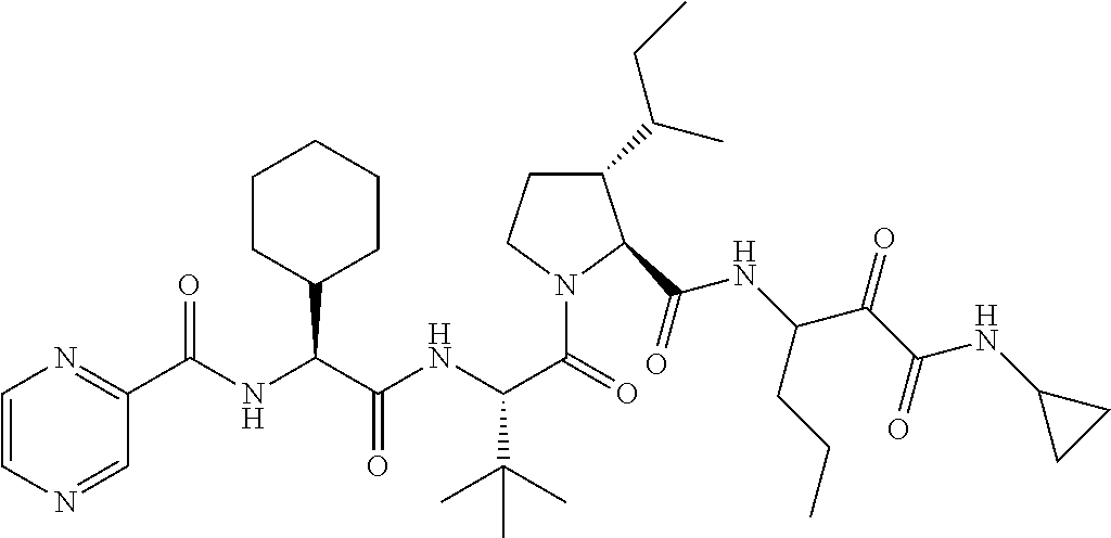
C1=CN=CC(C(NC(C(NC(C(=O)N2C(C(NC(C(C(NC3CC3)=O)=O)CCC)=O)C(C(CC)C)CC2)C(C)(C)C)=O)C2CCCCC2)=O)=N1
